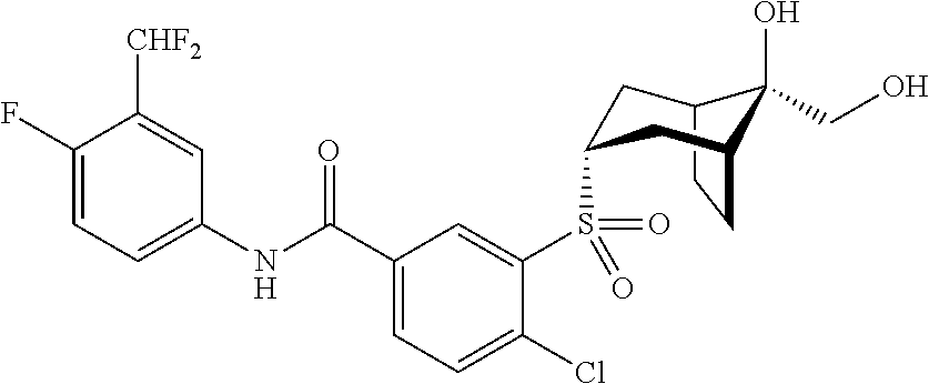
C12CCC(CC(S(C3=CC(C(NC4=CC=C(F)C([CHF2])=C4)=O)=CC=C3Cl)(=O)=O)C1)C2(CO)O
